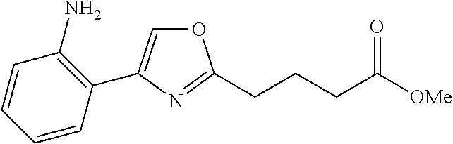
O1C=C(C2=C(N)C=CC=C2)N=C1CCCC([OMe])=O
